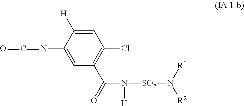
C1=C([H])C(N=C=O)=CC(C(=O)N([H])[SO2]N([R2])[R1])=C1Cl
